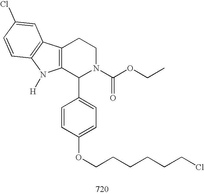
C12=C(C(C3=CC=C(OCCCCCCCl)C=C3)N(C(OCC)=O)CC1)N([H])C1=C2C=C(Cl)C=C1
